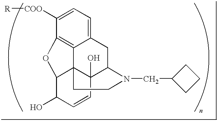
C12=C3C(=CC=C1[COO][R])CC1C4(O)C3(C(C(O)C=C4)O2)CCN1CC1CCC1
